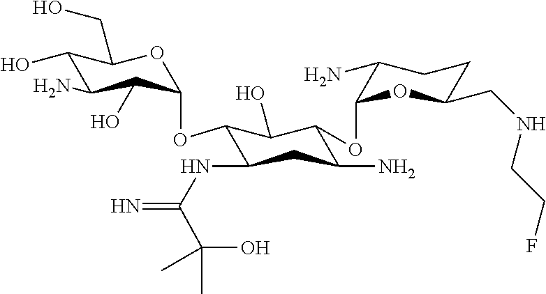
C1(O)C(N)C(O)C(OC2C(NC(=N)C(O)(C)C)CC(N)C(OC3OC(CNCCF)CCC3N)C2O)OC1CO
